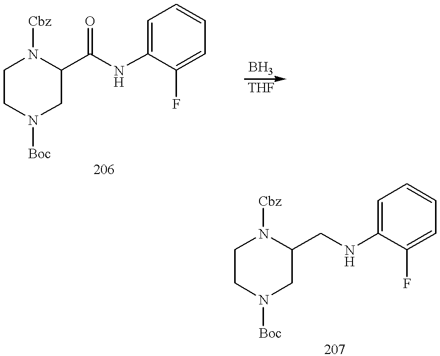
C1CN([Boc])CC(C(NC2=CC=CC=C2F)=O)N1[Cbz].C1CN([Boc])CC(CNC2=CC=CC=C2F)N1[Cbz]
